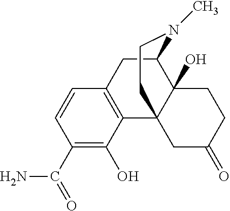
C1(C(N)=O)=C(O)C2=C(C=C1)CC1C3(O)C2(CC(=O)CC3)CCN1C
